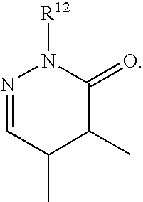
N1=CC(C)C(C)C(=O)N1[R12]
